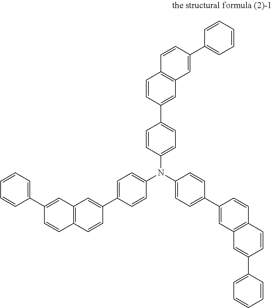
C12=C(C=CC(C3=CC=C(N(C4=CC=C(C5=CC6=C(C=C5)C=CC(C5=CC=CC=C5)=C6)C=C4)C4=CC=C(C5=CC6=C(C=C5)C=CC(C5=CC=CC=C5)=C6)C=C4)C=C3)=C1)C=CC(C1=CC=CC=C1)=C2
